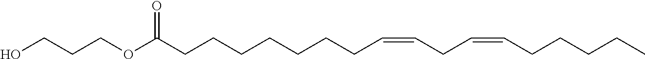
OCCCOC(CCCCCCCC=CCC=CCCCCC)=O
